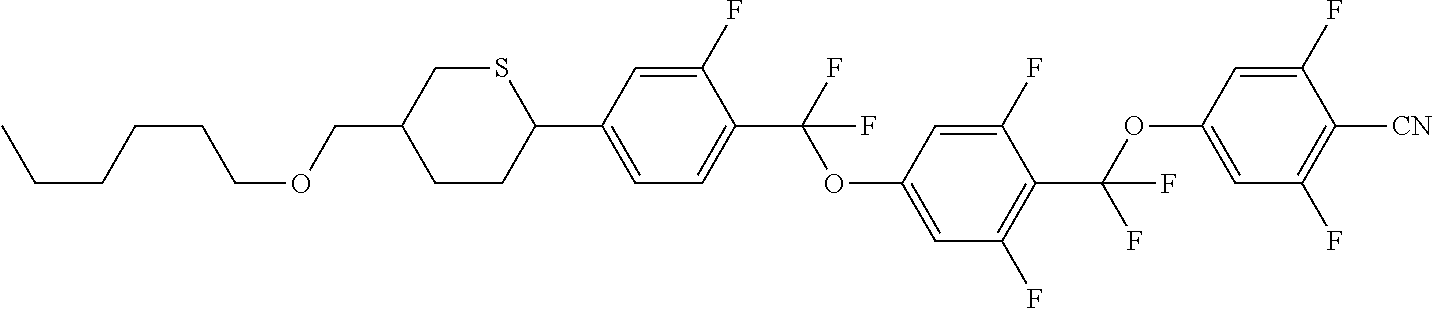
CCCCCCOCC1CCC(C2=CC=C(C(F)(OC3=CC(F)=C(C(OC4=CC(F)=C([CN])C(F)=C4)(F)F)C(F)=C3)F)C(F)=C2)SC1
